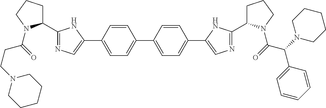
C(C(=O)N1C(C2=NC=C(C3=CC=C(C4=CC=C(C5=CN=C(C6CCCN6C(=O)C(N6CCCCC6)C6=CC=CC=C6)N5)C=C4)C=C3)N2)CCC1)CN1CCCCC1
